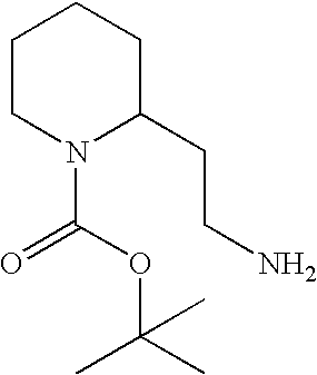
C1CN(C(OC(C)(C)C)=O)C(CCN)CC1
